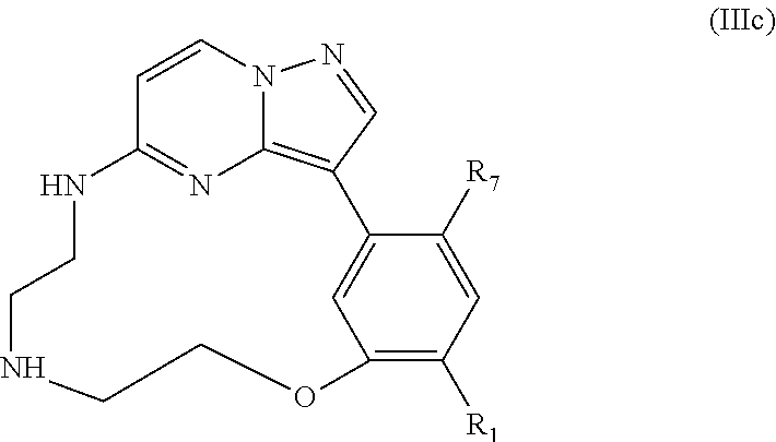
C1=CN2C3=C(C=N2)C2=CC(=C([R1])C=C2[R7])OCCNCCNC1=N3
